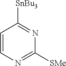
C1=CN=C([SMe])N=C1[SnBu3]
